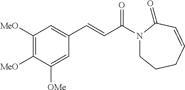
C1([MeO])=C([MeO])C([OMe])=CC(C=CC(N2CCCC=CC2=O)=O)=C1
